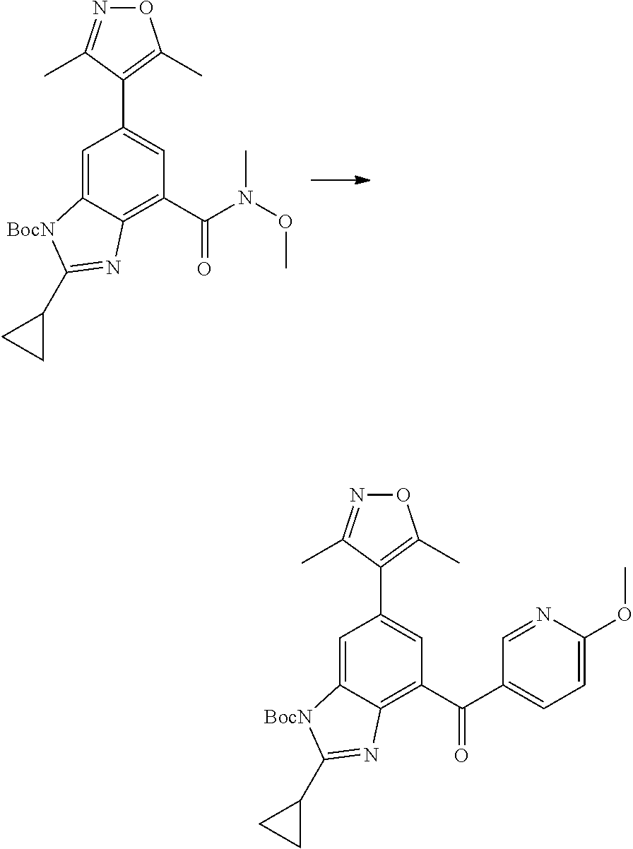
C1=C2C(=C(C(=O)N(OC)C)C=C1C1=C(C)ON=C1C)N=C(C1CC1)[BocN]2.C1=C2C(=C(C(=O)C3=CC=C(OC)N=C3)C=C1C1=C(C)ON=C1C)N=C(C1CC1)[BocN]2
